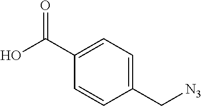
OC(C1=CC=C(C[N3])C=C1)=O
